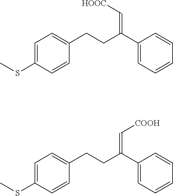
C1=C(SC)C=CC(CCC(C2=CC=CC=C2)=C[HOOC])=C1.C1=C(SC)C=CC(CCC(C2=CC=CC=C2)=C[COOH])=C1
